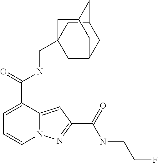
C1=C(C(=O)NCC23CC4CC(C2)CC(C3)C4)C2=CC(C(=O)NCCF)=NN2C=C1
